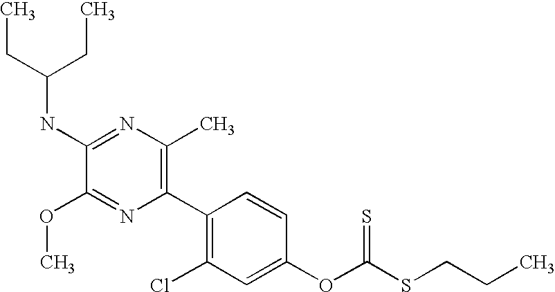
C1(NC(CC)CC)=NC(C)=C(C2=C(Cl)C=C(OC(SCCC)=S)C=C2)N=C1OC
